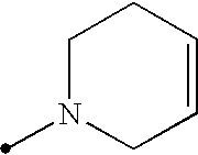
N1(C)CC=CCC1
